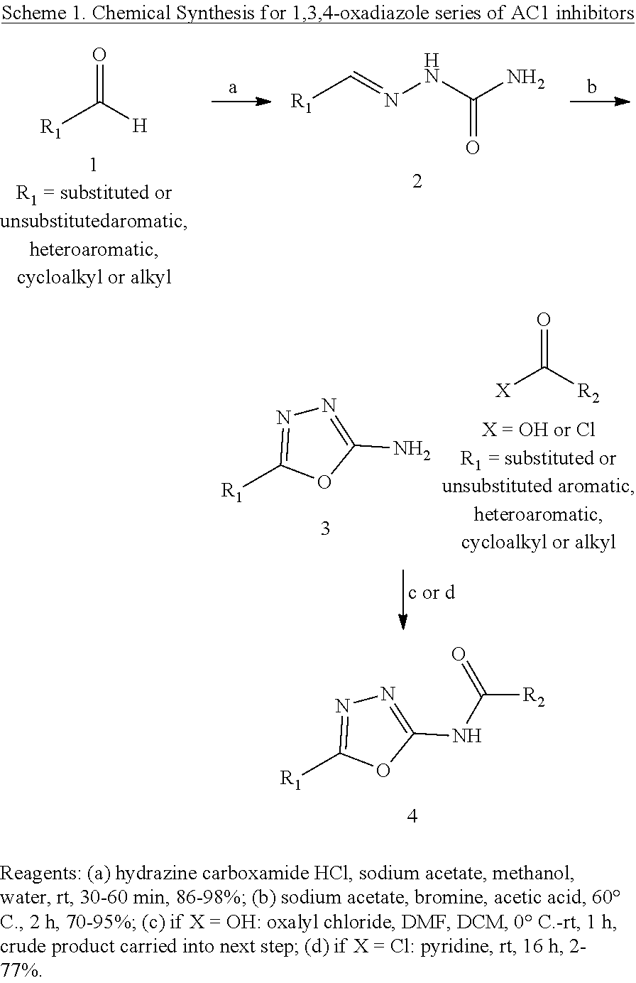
N1=C(NC([R2])=O)OC([R1])=N1.N1=C(N)OC([R1])=N1.C([X])([R2])=O.C([R1])([H])=O.[R1]C=NNC(N)=O
